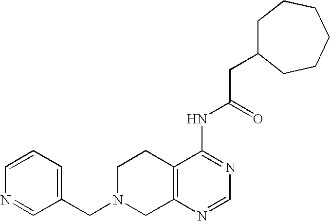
C1(CN2CC3=C(CC2)C(NC(CC2CCCCCC2)=O)=NC=N3)=CC=CN=C1
